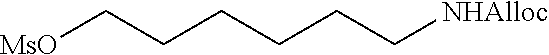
[MsO]CCCCCC[NHAlloc]
